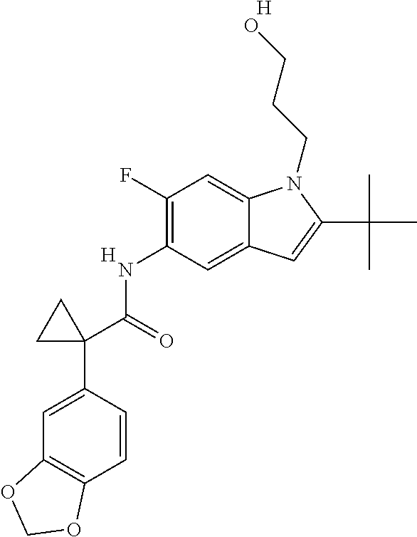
N(C1=C(F)C=C2C(=C1)C=C(C(C)(C)C)N2CCCO)C(C1(C2=CC3=C(C=C2)OCO3)CC1)=O.[H].[H]
